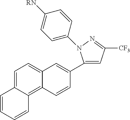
C1(C2=CC3=CC=C4C(=C3C=C2)C=CC=C4)=CC([CF3])=NN1C1=CC=C([RN])C=C1
